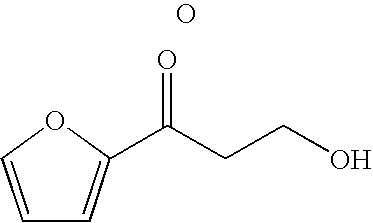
O.C(CCO)(=O)C1=CC=CO1
